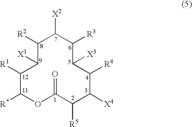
C1([R1])C([R*])OC(=O)C([R5])C([X4])C([R4])C([X3])C([R3])C([X2])C([R2])C1[X1]
